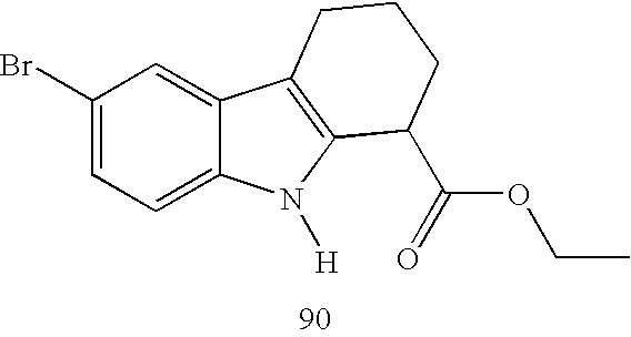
C1(Br)=CC=C2C(=C1)C1=C(N2[H])C(C(OCC)=O)CCC1
